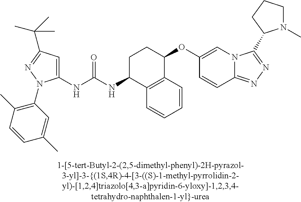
C1(NC(NC2C3=C(C(OC4=CN5C(=NN=C5C5N(C)CCC5)C=C4)CC2)C=CC=C3)=O)=CC(C(C)(C)C)=NN1C1=C(C)C=CC(C)=C1
